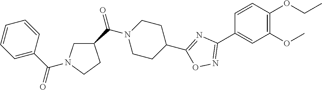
C1=CC(OCC)=C(OC)C=C1C1=NOC(C2CCN(C(C3CN(C(C4=CC=CC=C4)=O)CC3)=O)CC2)=N1
